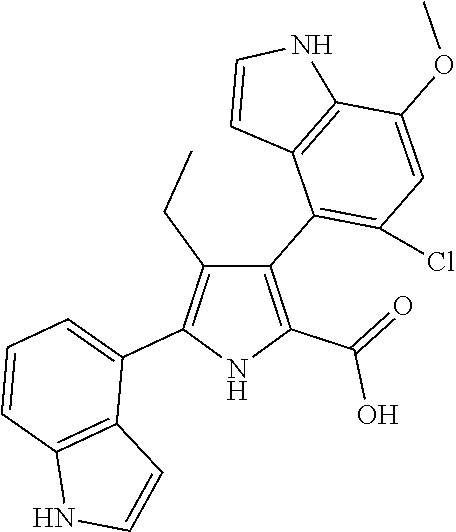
C1(C2=C(Cl)C=C(OC)C3=C2C=CN3)=C(C(=O)O)NC(C2=CC=CC3=C2C=CN3)=C1CC
